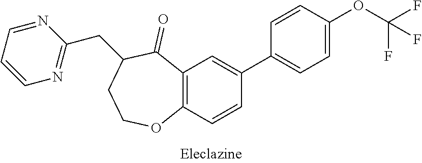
C1=CC=NC(CC2C(=O)C3=C(C=CC(C4=CC=C(OC(F)(F)F)C=C4)=C3)OCC2)=N1
